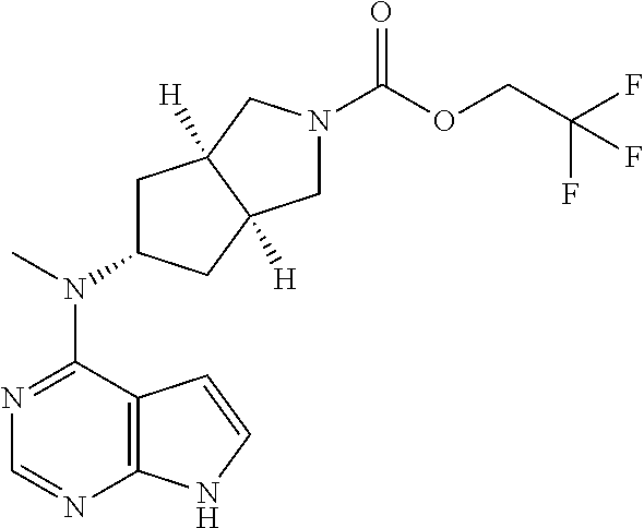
C12=C(N=CN=C1N(C)C1CC3([H])C([H])(C1)CN(C(=O)OCC(F)(F)F)C3)NC=C2
